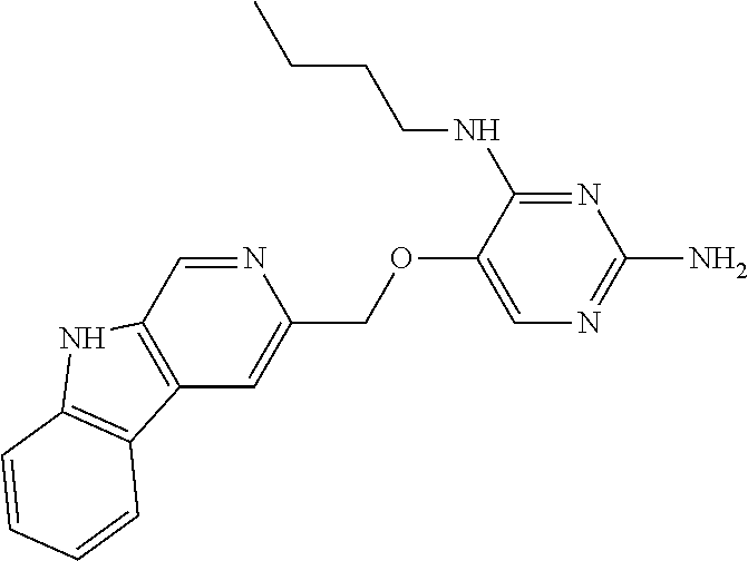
C12=C(C=NC(COC3=CN=C(N)N=C3NCCCC)=C1)NC1=C2C=CC=C1
